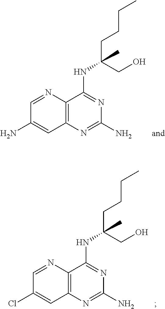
C12=C(N=C(N)N=C1NC(CCCC)(CO)C)C=C(N)C=N2.C12=C(N=C(N)N=C1NC(CCCC)(CO)C)C=C(Cl)C=N2
